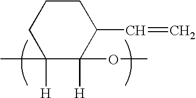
C1C(C)([H])C(OC)([H])C(C=C)CC1
